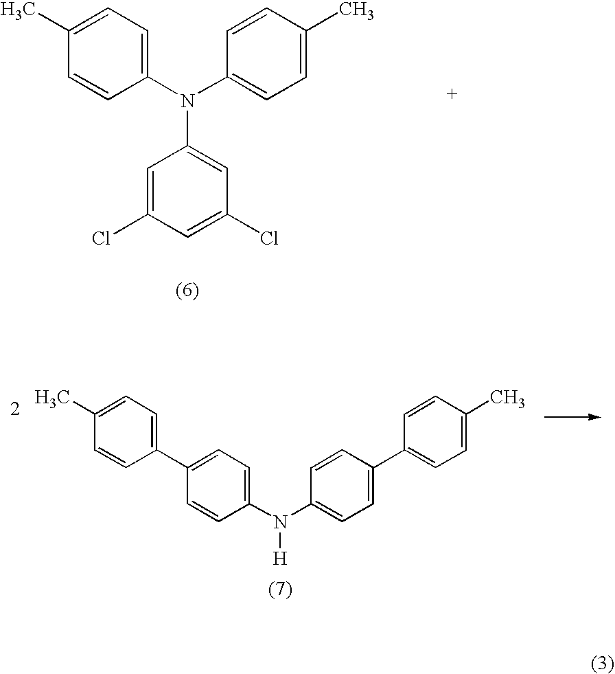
C1(C)=CC=C(N(C2=CC=C(C)C=C2)C2=CC(Cl)=CC(Cl)=C2)C=C1.C1(C2=CC=C(C)C=C2)=CC=C(N(C2=CC=C(C3=CC=C(C)C=C3)C=C2)[H])C=C1
